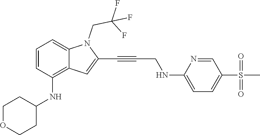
C(C#CC1=CC2=C(NC3CCOCC3)C=CC=C2N1CC(F)(F)F)NC1=CC=C(S(C)(=O)=O)C=N1
